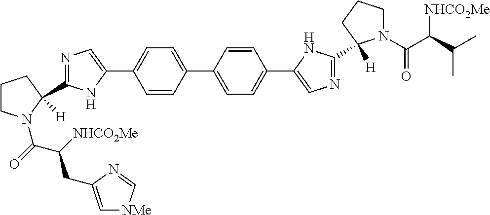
C1=CC(C2=CC=C(C3=CN=C(C4([H])N(C(=O)C([NHCO2Me])CC5=C[NMe]C=N5)CCC4)N3)C=C2)=CC=C1C1=CN=C(C2([H])N(C(C(C(C)C)[NHCO2Me])=O)CCC2)N1
